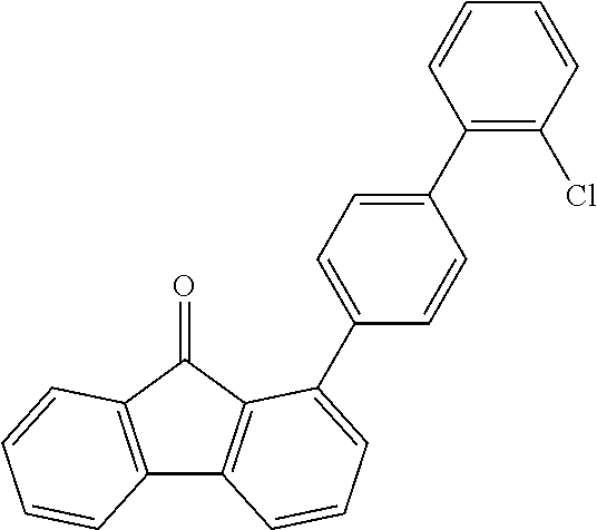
C12=C(C(=O)C3=C1C=CC=C3C1=CC=C(C3=C(Cl)C=CC=C3)C=C1)C=CC=C2
